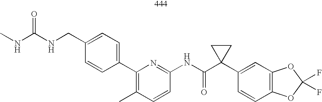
C1(CNC(NC)=O)=CC=C(C2=C(C)C=CC(NC(C3(C4=CC5=C(C=C4)OC(F)(F)O5)CC3)=O)=N2)C=C1
